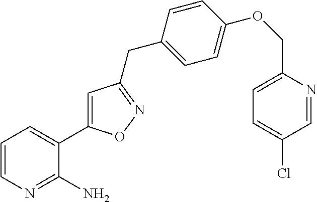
C1=CC(CC2=NOC(C3=CC=CN=C3N)=C2)=CC=C1OCC1=CC=C(Cl)C=N1
